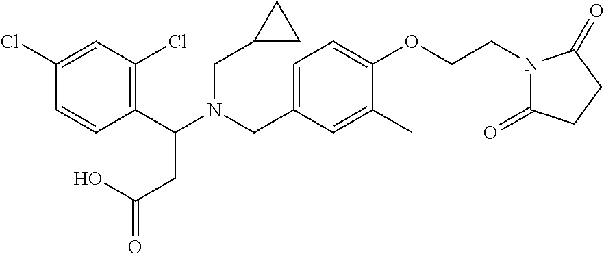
C1(C(N(CC2=CC=C(OCCN3C(=O)CCC3=O)C(C)=C2)CC2CC2)CC(=O)O)=C(Cl)C=C(Cl)C=C1
